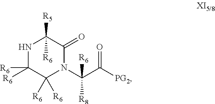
N1C([R6])([R6])C([R6])([R6])N(C(C(=O)[PG2])([R6])[R8])C(=O)C1([R5])[R6]
